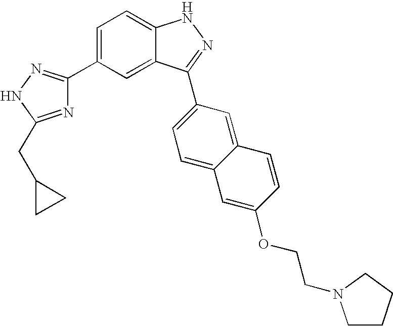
C1=C(C2=NNC(CC3CC3)=N2)C=C2C(=C1)NN=C2C1=CC=C2C(=C1)C=CC(OCCN1CCCC1)=C2
